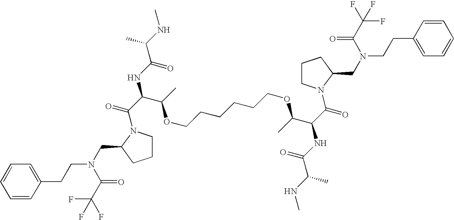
C(CN(CC1N(C(C(NC(C(NC)C)=O)C(OCCCCCCOC(C(C(=O)N2CCCC2CN(CCC2=CC=CC=C2)C(=O)C(F)(F)F)NC(C(NC)C)=O)C)C)=O)CCC1)C(=O)C(F)(F)F)C1=CC=CC=C1
